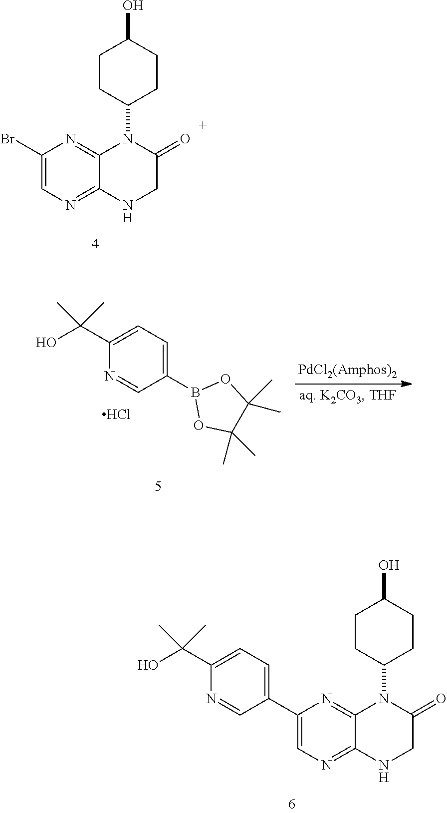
C1CC(N2C3=NC(Br)=CN=C3NCC2=O)CCC1O.C1(C2=CN=C3C(=N2)N(C2CCC(O)CC2)C(=O)CN3)=CC=C(C(O)(C)C)N=C1.C1(B2OC(C)(C)C(C)(C)O2)=CC=C(C(O)(C)C)N=C1.Cl
